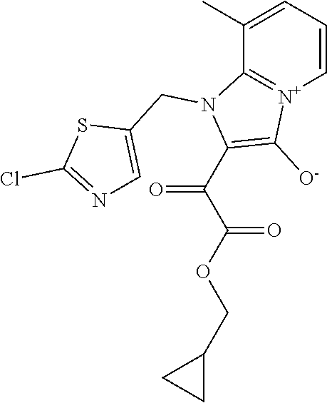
C1=CC=C(C)C2=[N+]1C([O-])=C(C(C(OCC1CC1)=O)=O)N2CC1=CN=C(Cl)S1
